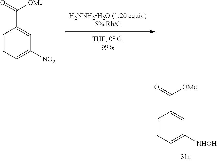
C1=CC=C([NHOH])C=C1C(=O)[OMe].C1=CC=C([NO2])C=C1C(=O)[OMe]
